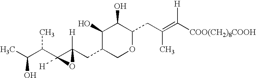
C1(O)C(O)C(CC(=C([COO(CH2)8COOH])[H])C)OCC1CC1([H])C(C(C(C)O)C)([H])O1
